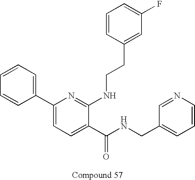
C1=CC(C2=CC=C(C(NCC3=CC=CN=C3)=O)C(NCCC3=CC(F)=CC=C3)=N2)=CC=C1
